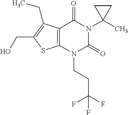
C12=C(N(CCC(F)(F)F)C(=O)N(C3(C)CC3)C1=O)SC(CO)=C2CC
